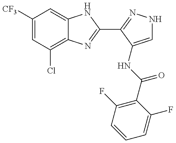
C1([CF3])=CC(Cl)=C2C(=C1)NC(C1=NNC=C1NC(C1=C(F)C=CC=C1F)=O)=N2
